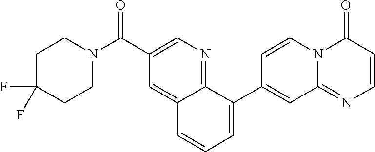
FC1(F)CCN(C(C2=CN=C3C(=C2)C=CC=C3C2=CC3=NC=CC(=O)N3C=C2)=O)CC1
